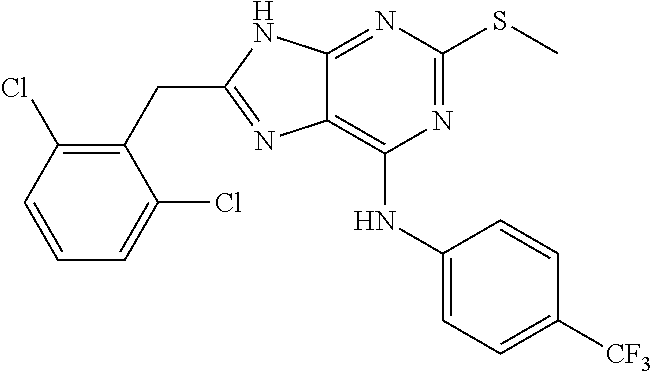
C1(CC2=NC3=C(NC4=CC=C([CF3])C=C4)N=C(SC)N=C3N2)=C(Cl)C=CC=C1Cl
